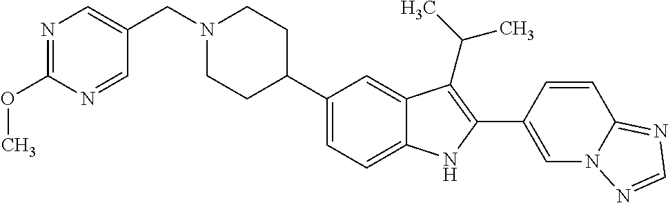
N1(CC2=CN=C(OC)N=C2)CCC(C2=CC=C3C(=C2)C(C(C)C)=C(C2=CN4C(=NC=N4)C=C2)N3)CC1
